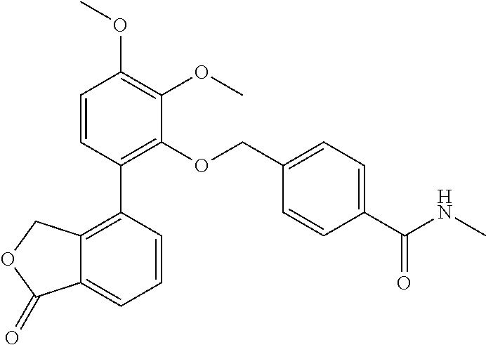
C1=CC(C2=C(OCC3=CC=C(C(NC)=O)C=C3)C(OC)=C(OC)C=C2)=C2C(=C1)C(=O)OC2
